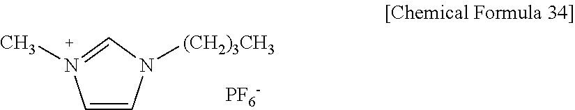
C1=CN([(CH2)3CH3])C=N1C.[PF6-]
